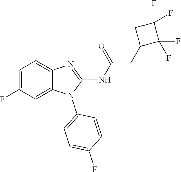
C1=C(F)C=C2C(=C1)N=C(NC(=O)CC1C(F)(F)C(F)(F)C1)N2C1=CC=C(F)C=C1
